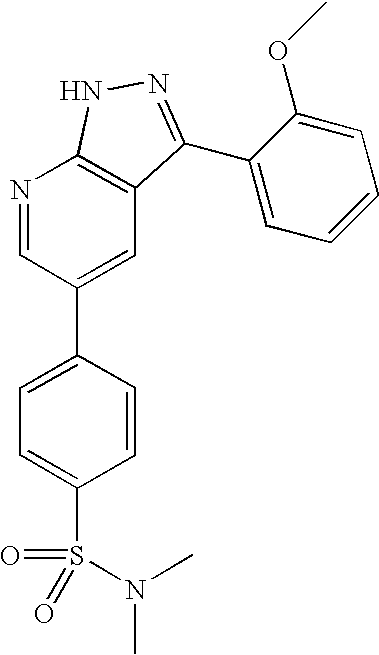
N1=CC(C2=CC=C(S(=O)(N(C)C)=O)C=C2)=CC2=C1NN=C2C1=CC=CC=C1OC
